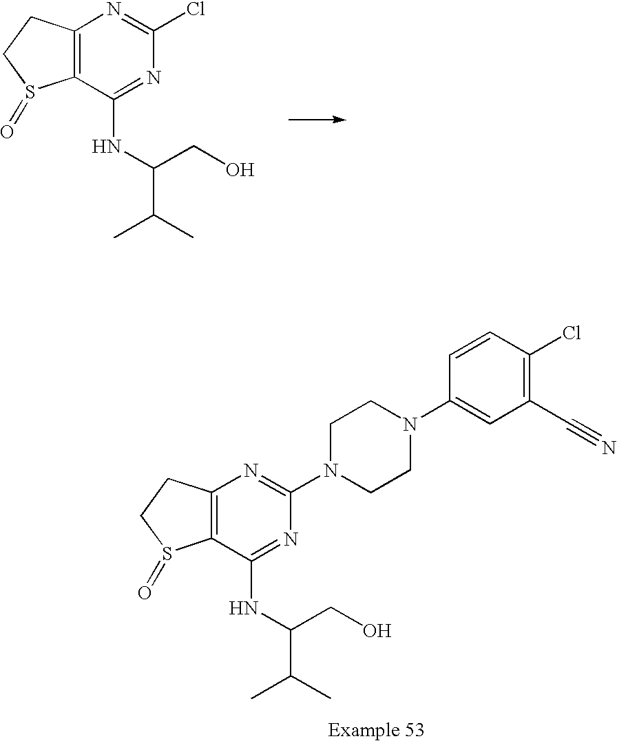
C12=C(C(NC(CO)C(C)C)=NC(Cl)=N1)S(=O)CC2.C12=C(C(NC(CO)C(C)C)=NC(N3CCN(C4=CC(C#N)=C(Cl)C=C4)CC3)=N1)S(=O)CC2
